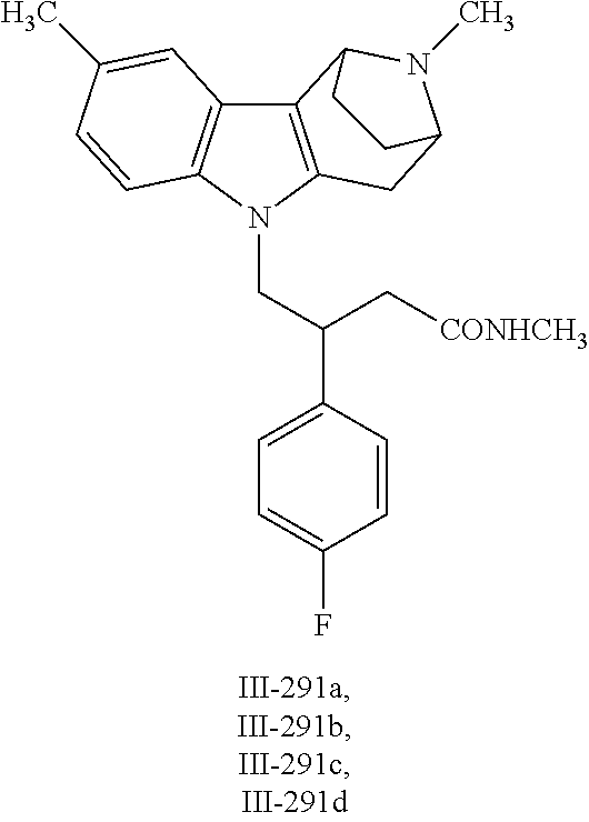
C12=C(N(CC(C3=CC=C(F)C=C3)C[CONHCH3])C3=C1C=C(C)C=C3)CC1N(C)C2CC1
